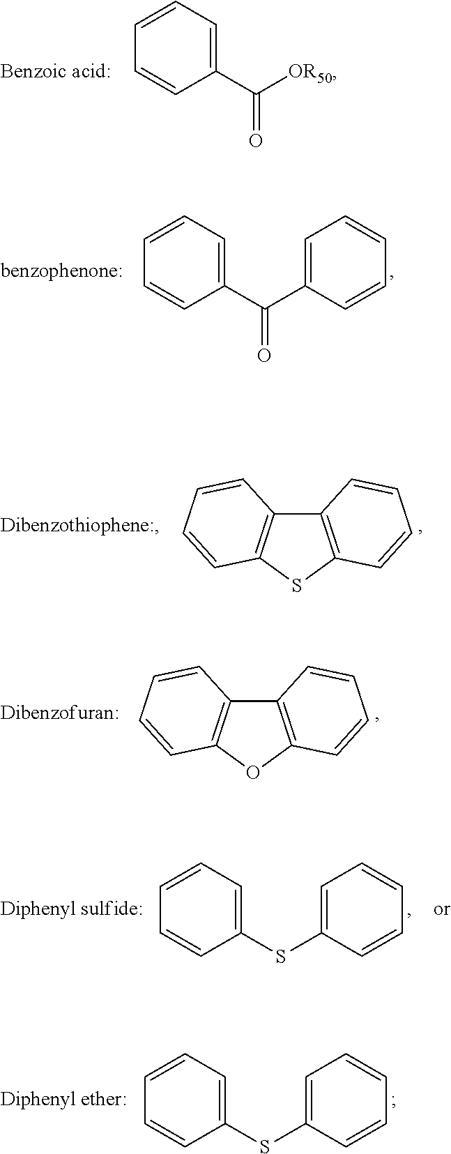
C(=O)(C1=CC=CC=C1)[OR50].C(=O)(C1=CC=CC=C1)C1=CC=CC=C1.C12=C(SC3=C1C=CC=C3)C=CC=C2.C12=C(OC3=C1C=CC=C3)C=CC=C2.C1=CC=C(SC2=CC=CC=C2)C=C1.C1=CC=C(SC2=CC=CC=C2)C=C1
